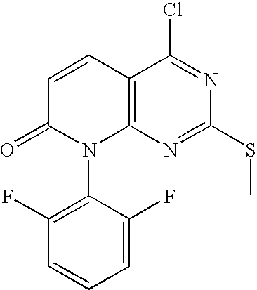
C12=C(N=C(SC)N=C1Cl)N(C1=C(F)C=CC=C1F)C(=O)C=C2
